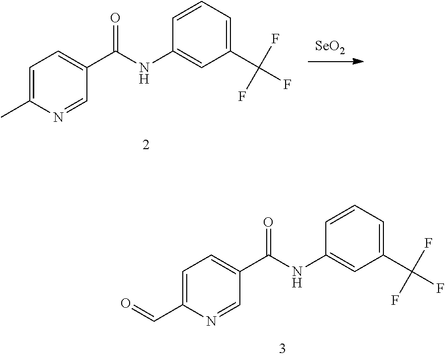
C1=C(C=O)N=CC(C(NC2=CC(C(F)(F)F)=CC=C2)=O)=C1.[SeO2].C1=C(C)N=CC(C(NC2=CC(C(F)(F)F)=CC=C2)=O)=C1
